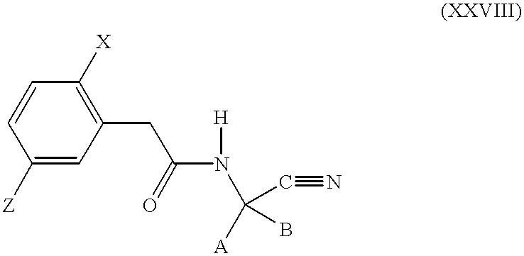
C1([Z])=CC(CC(N([H])C(C#N)(B)[A])=O)=C([X])C=C1
